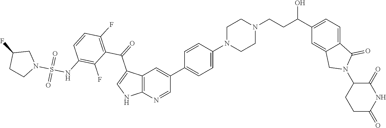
C12=C(N=CC(C3=CC=C(N4CCN(CCC(C5=CC=C6C(=C5)CN(C5CCC(=O)NC5=O)C6=O)O)CC4)C=C3)=C1)NC=C2C(=O)C1=C(F)C=CC(NS(N2CC(F)CC2)(=O)=O)=C1F
